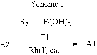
[R2][B(OH)2].[F1]
